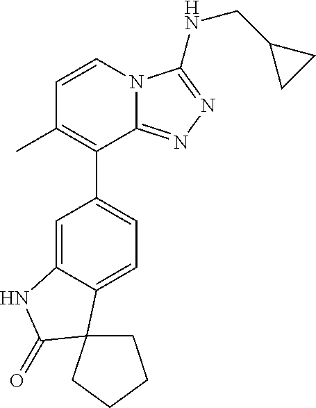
C1=CN2C(=NN=C2NCC2CC2)C(C2=CC=C3C(=C2)NC(=O)C32CCCC2)=C1C
